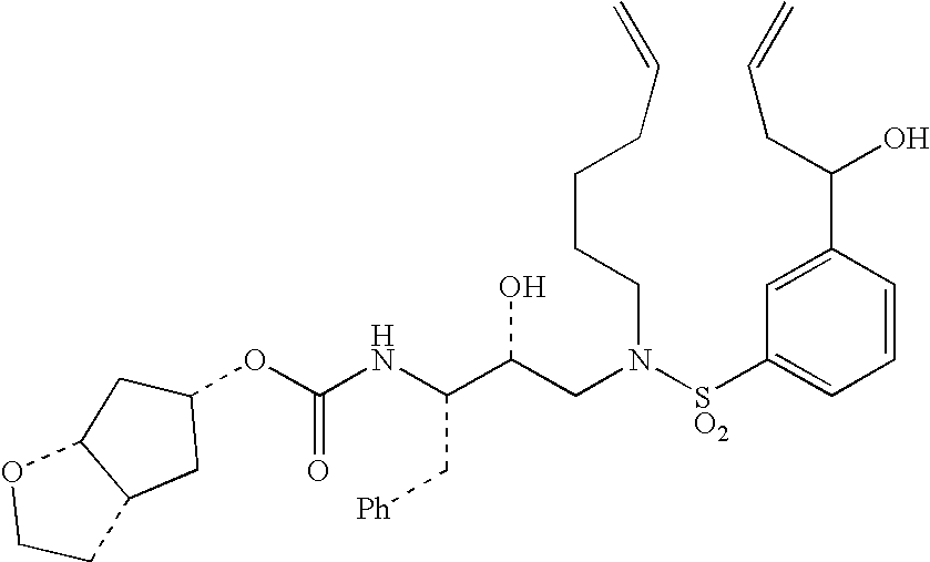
C(NC(C(CN([SO2]C1=CC=CC(C(CC=C)O)=C1)CCCCC=C)O)C[Ph])(=O)OC1CC2C(C1)OCC2
